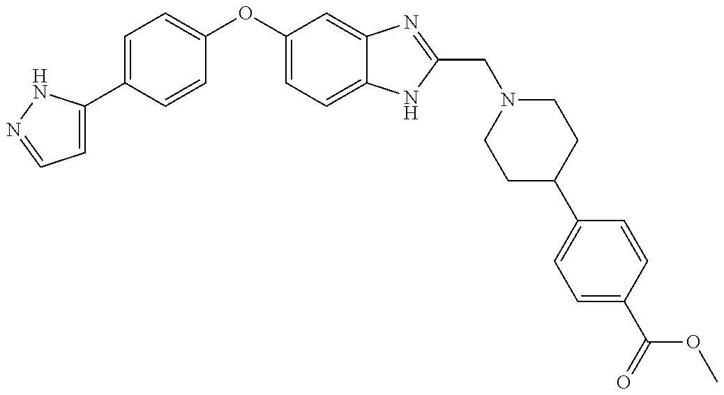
C1=C(C2=CC=C(OC3=CC=C4C(=C3)N=C(CN3CCC(C5=CC=C(C(OC)=O)C=C5)CC3)N4)C=C2)NN=C1
